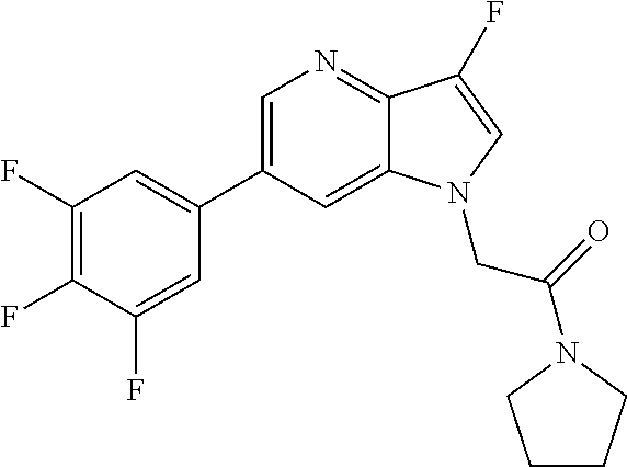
C1=C(C2=CC(F)=C(F)C(F)=C2)C=C2C(=N1)C(F)=CN2CC(=O)N1CCCC1
